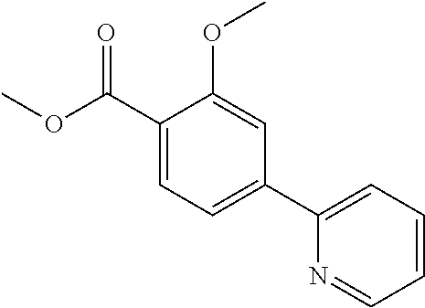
C1(C(OC)=O)=CC=C(C2=CC=CC=N2)C=C1OC
